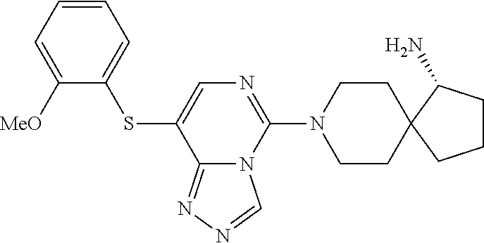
S(C1=CN=C(N2CCC3(CC2)C(N)CCC3)N2C1=NN=C2)C1=CC=CC=C1[MeO]
